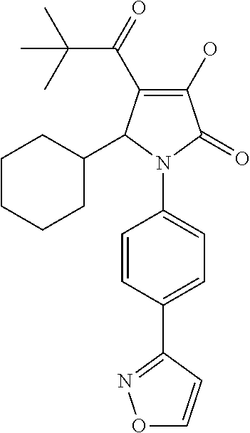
C1(O)=C(C(C(C)(C)C)=O)C(C2CCCCC2)N(C2=CC=C(C3=NOC=C3)C=C2)C1=O
